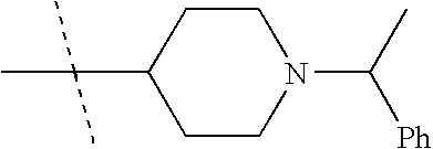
C1CN(C([Ph])C)CCC1C(C)(C)C
